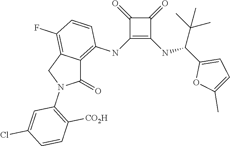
C1(NC2=C3C(=C(F)C=C2)CN(C2=C([CO2H])C=CC(Cl)=C2)C3=O)=C(NC(C2=CC=C(C)O2)C(C)(C)C)C(=O)C1=O
